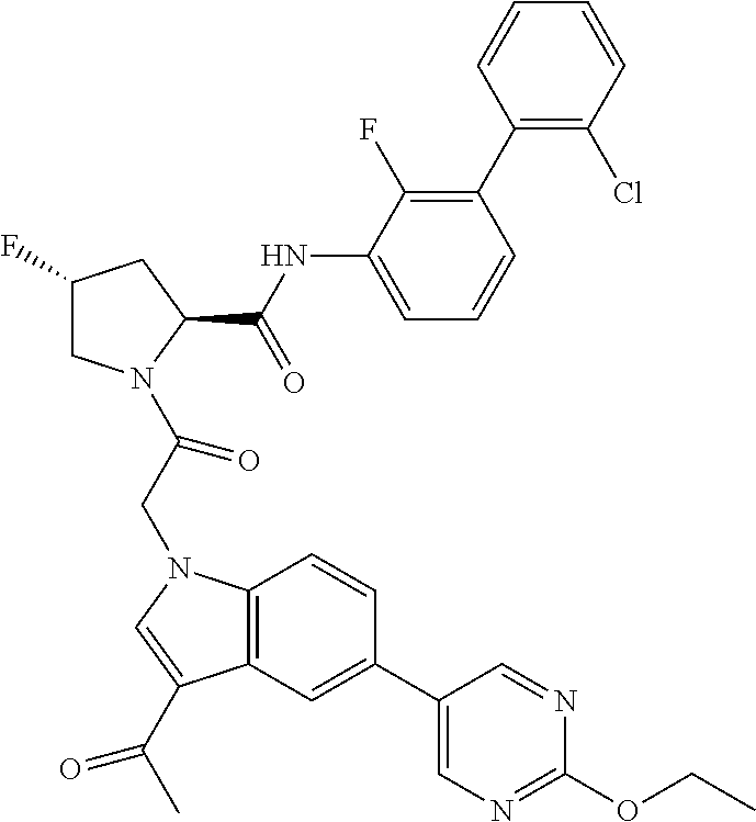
C1(F)CN(C(CN2C3=C(C(C(C)=O)=C2)C=C(C2=CN=C(OCC)N=C2)C=C3)=O)C(C(NC2=CC=CC(C3=C(Cl)C=CC=C3)=C2F)=O)C1
